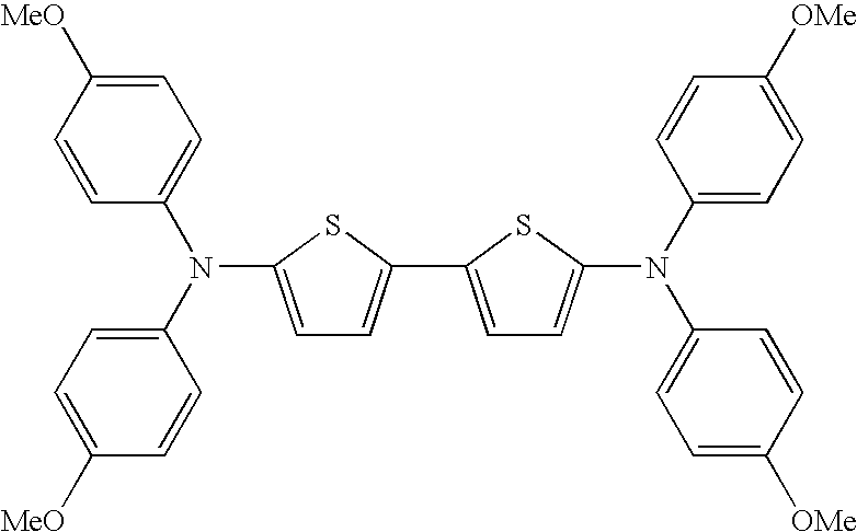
C1=C(N(C2=CC=C([MeO])C=C2)C2=CC=C([MeO])C=C2)SC(C2=CC=C(N(C3=CC=C([OMe])C=C3)C3=CC=C([OMe])C=C3)S2)=C1
